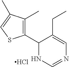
Cl.C1(C2=C(C)C(C)=CS2)NC=NC=C1CC
